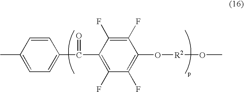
C(C1=C(F)C(F)=C(O[R2]OC)C(F)=C1F)(=O)C1=CC=C(C)C=C1
